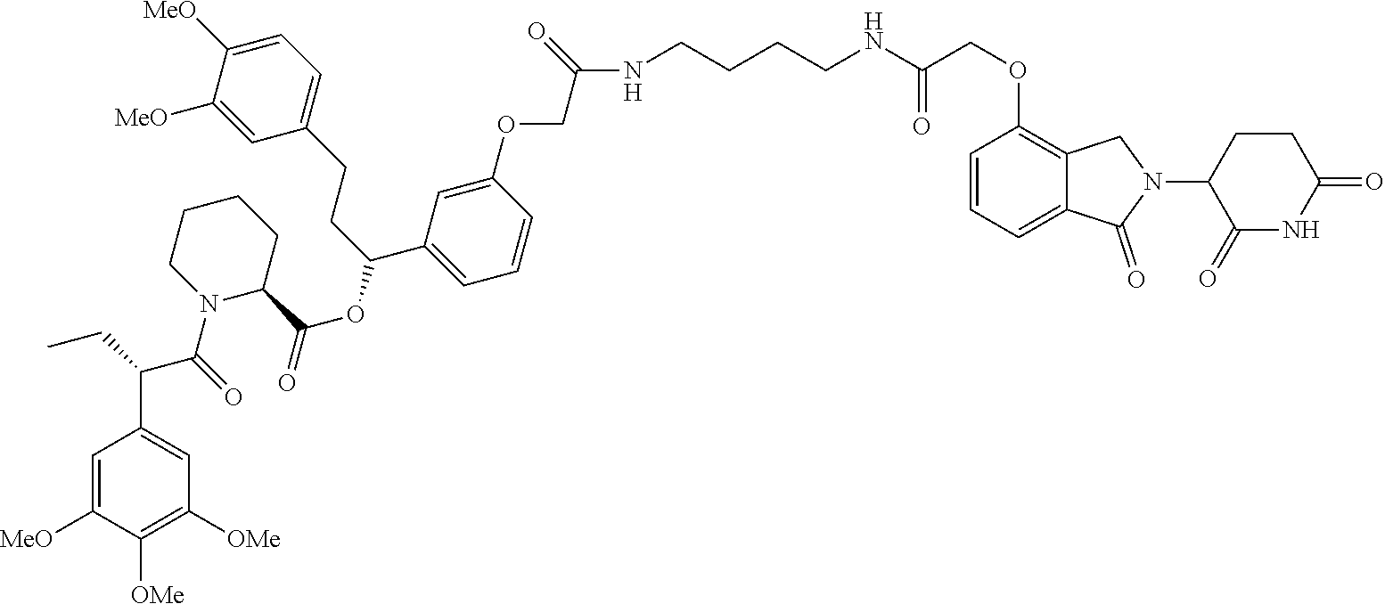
C1=C(OCC(=O)NCCCCNC(=O)COC2=C3C(=CC=C2)C(=O)N(C2C(=O)NC(=O)CC2)C3)C=CC=C1C(CCC1=CC=C([MeO])C([MeO])=C1)OC(=O)C1CCCCN1C(C(C1=CC([OMe])=C([OMe])C([MeO])=C1)CC)=O
